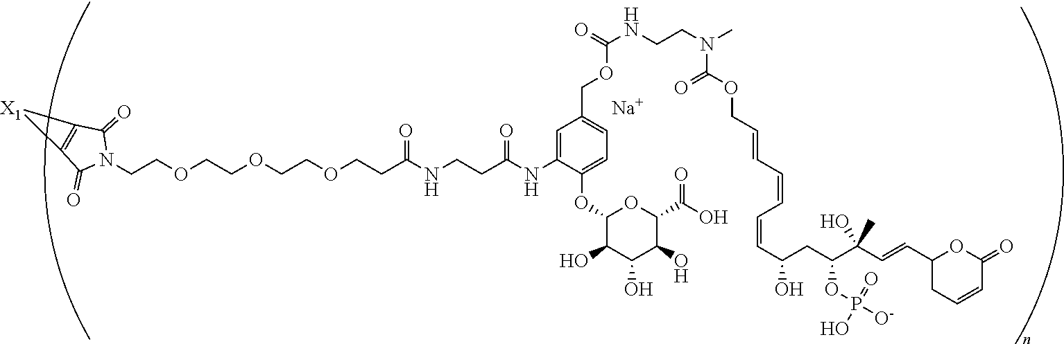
[Na].C1(=O)C2=C(C(=O)N1CCOCCOCCOCCC(NCCC(NC1=CC(COC(NCCN(C)C(OCC=CC=CC=CC(CC(C(C=CC3CC=CC(=O)O3)(O)C)OP([O-])(=O)O)O)=O)=O)=CC=C1OC1C(O)C(O)C(O)C(C(=O)O)O1)=O)=O)[X1]2
